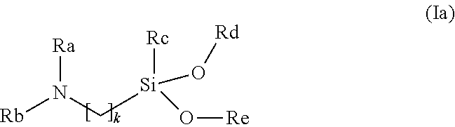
[Ra]N(C[Si]([Rc])(O[Rd])O[Re])[Rb]
